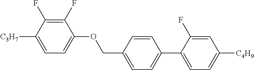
C1(F)=C(F)C([C3H7])=CC=C1OCC1=CC=C(C2=CC=C([C4H9])C=C2F)C=C1
